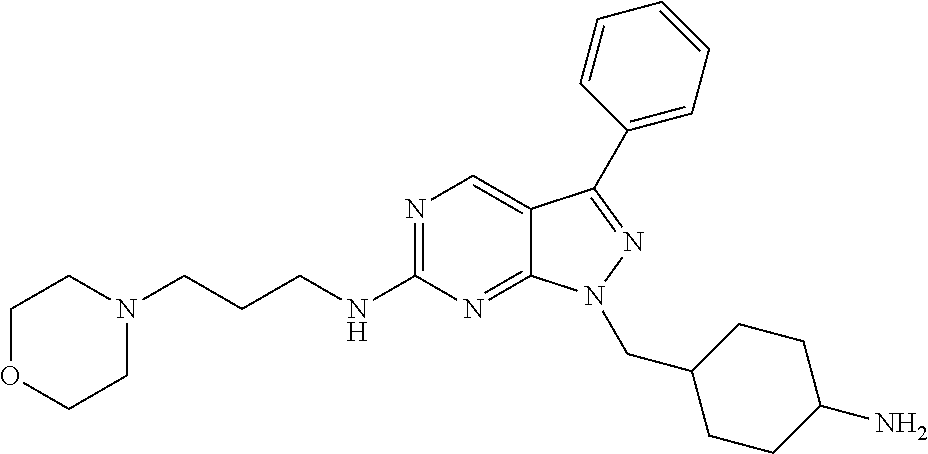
N1=C(NCCCN2CCOCC2)N=C2C(=C1)C(C1=CC=CC=C1)=NN2CC1CCC(N)CC1
